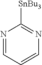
N1=CC=CN=C1[SnBu3]
